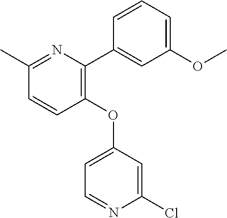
C1=CC(OC2=CC=NC(Cl)=C2)=C(C2=CC(OC)=CC=C2)N=C1C
